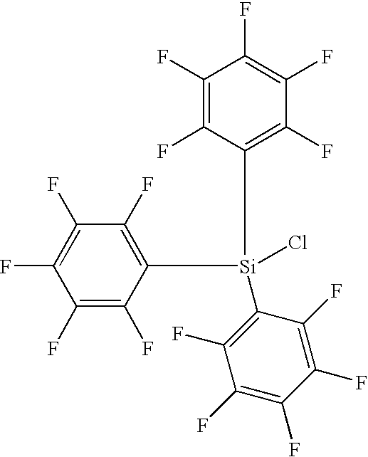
C1(F)=C(F)C(F)=C(F)C(F)=C1[Si](C1=C(F)C(F)=C(F)C(F)=C1F)(C1=C(F)C(F)=C(F)C(F)=C1F)Cl
